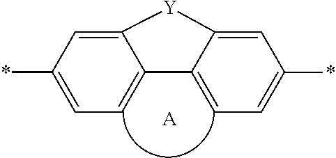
C12=CC=C(*)C=C1[Y]C1=CC(*)=CC=C21.[A]
